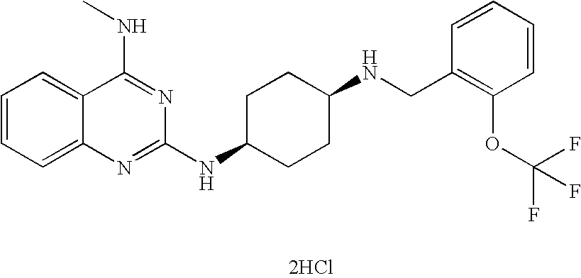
C1=CC=C2C(=C1)C(NC)=NC(NC1CCC(NCC3=C(OC(F)(F)F)C=CC=C3)CC1)=N2.[2HCl]
